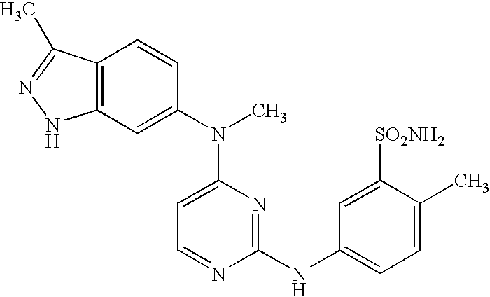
C12=C(C=C(N(C3=CC=NC(NC4=CC=C(C)C([SO2NH2])=C4)=N3)C)C=C1)NN=C2C
